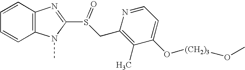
C1=CC=CC2=C1N=C(S(CC1=C(C)C(O[(CH2)3]OC)=CC=N1)=O)N2C
